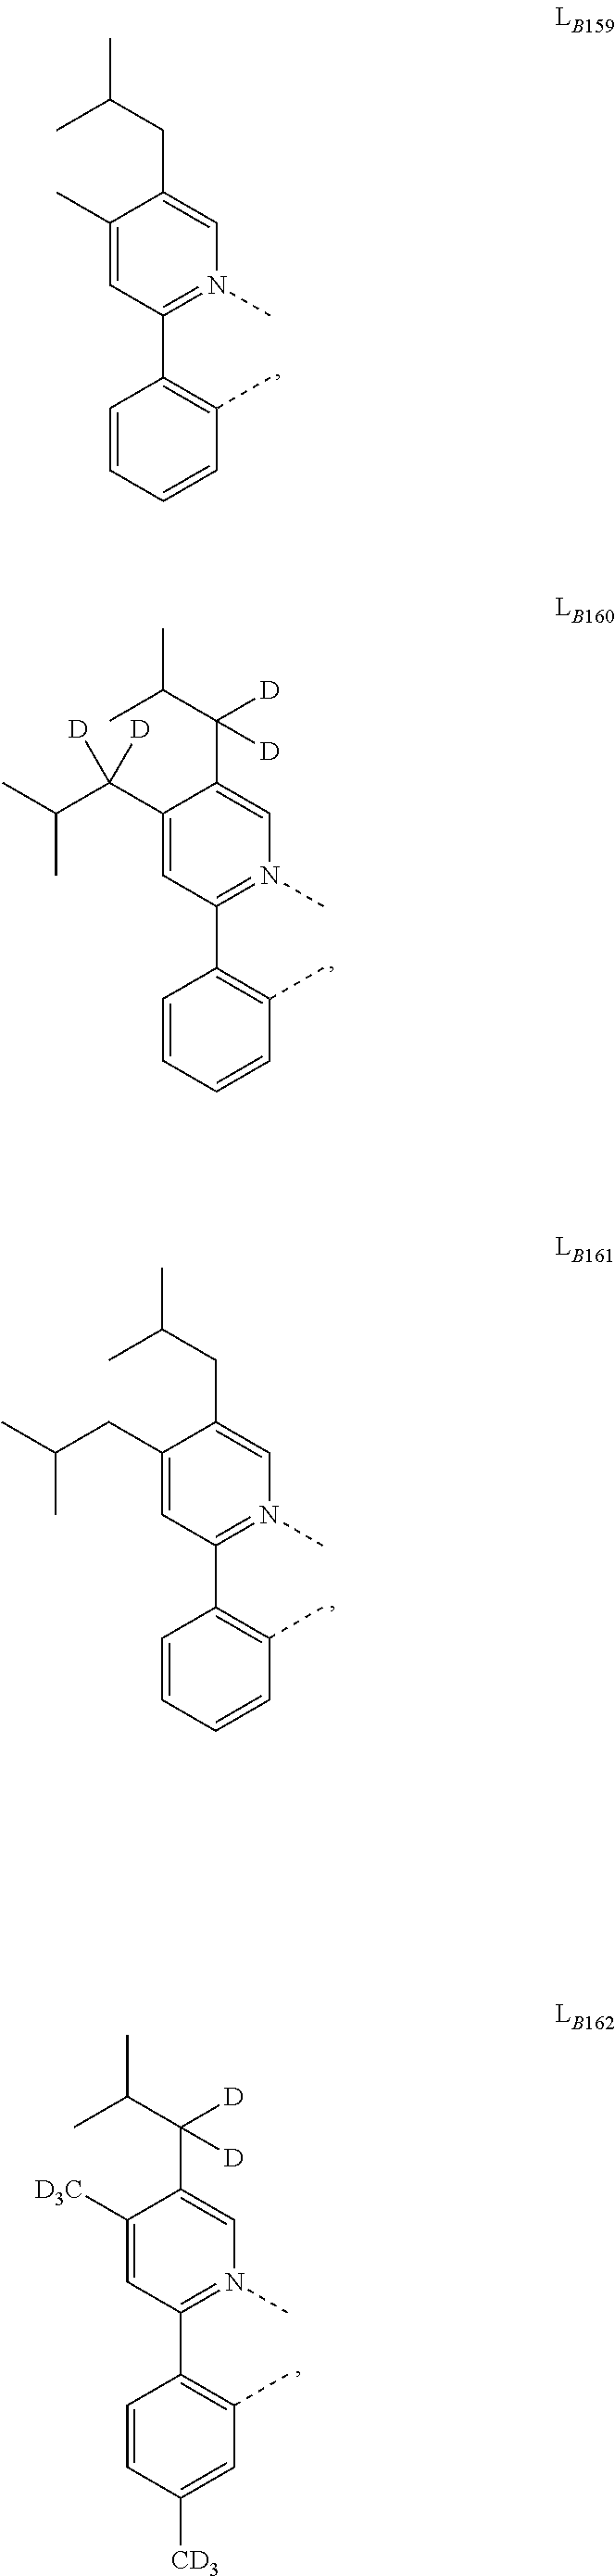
C1(C)=CC(C2=C(C)C=CC=C2)=N(C)C=C1CC(C)C.C1(C(C(C)C)([D])[D])=CC(C2=C(C)C=CC=C2)=N(C)C=C1C(C(C)C)([D])[D].C1(CC(C)C)=CC(C2=C(C)C=CC=C2)=N(C)C=C1CC(C)C.C1([D3C])=CC(C2=C(C)C=C([CD3])C=C2)=N(C)C=C1C(C(C)C)([D])[D]
